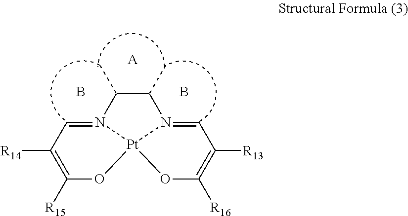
C1([R14])=C([R15])O[Pt]23N(=C1)C(C)C(C)N2=CC([R13])=C([R16])O3.B.B.[A]
